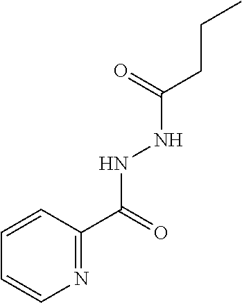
N1=C(C(NNC(CCC)=O)=O)C=CC=C1
